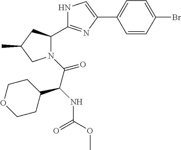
C1(C2=CC=C(Br)C=C2)=CNC(C2N(C(=O)C(C3CCOCC3)NC(=O)OC)CC(C)C2)=N1
